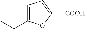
C1=C(CC)OC([COOH])=C1
